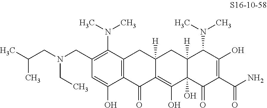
C1=C(O)C2=C(C(N(C)C)=C1CN(CC(C)C)CC)CC1([H])C(=C(O)C3(O)C([H])(C1)C(N(C)C)C(O)=C(C(N)=O)C3=O)C2=O
